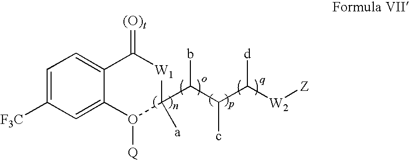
C1=C([F3C])C=C2C(=C1)C(=[(O)t])[W1]C(C(C(C([W2][Z])[d])c)b)([a])O2[Q]
